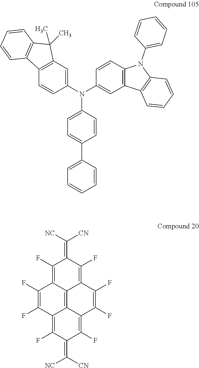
C12=C(C=C(N(C3=CC4=C(C=C3)N(C3=CC=CC=C3)C3=C4C=CC=C3)C3=CC=C(C4=CC=CC=C4)C=C3)C=C1)C(C)(C)C1=C2C=CC=C1.C1(F)=C2C3=C4C(=C(F)C(=C([NC])[CN])C(F)=C4C(F)=C2F)C(F)=C(F)C3=C(F)C1=C([NC])[CN]
